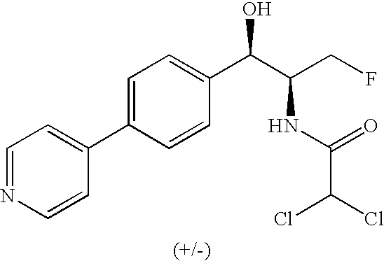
C1=C(C2=CC=NC=C2)C=CC(C(C(CF)NC(=O)C(Cl)Cl)O)=C1
